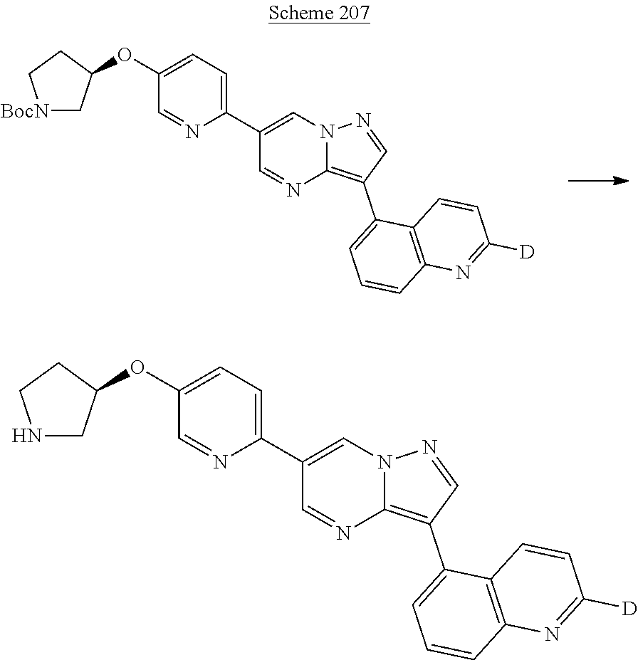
C1(OC2C[BocN]CC2)=CC=C(C2=CN3C(=C(C4=CC=CC5=C4C=CC([D])=N5)C=N3)N=C2)N=C1.C1(OC2CNCC2)=CC=C(C2=CN3C(=C(C4=CC=CC5=C4C=CC([D])=N5)C=N3)N=C2)N=C1
